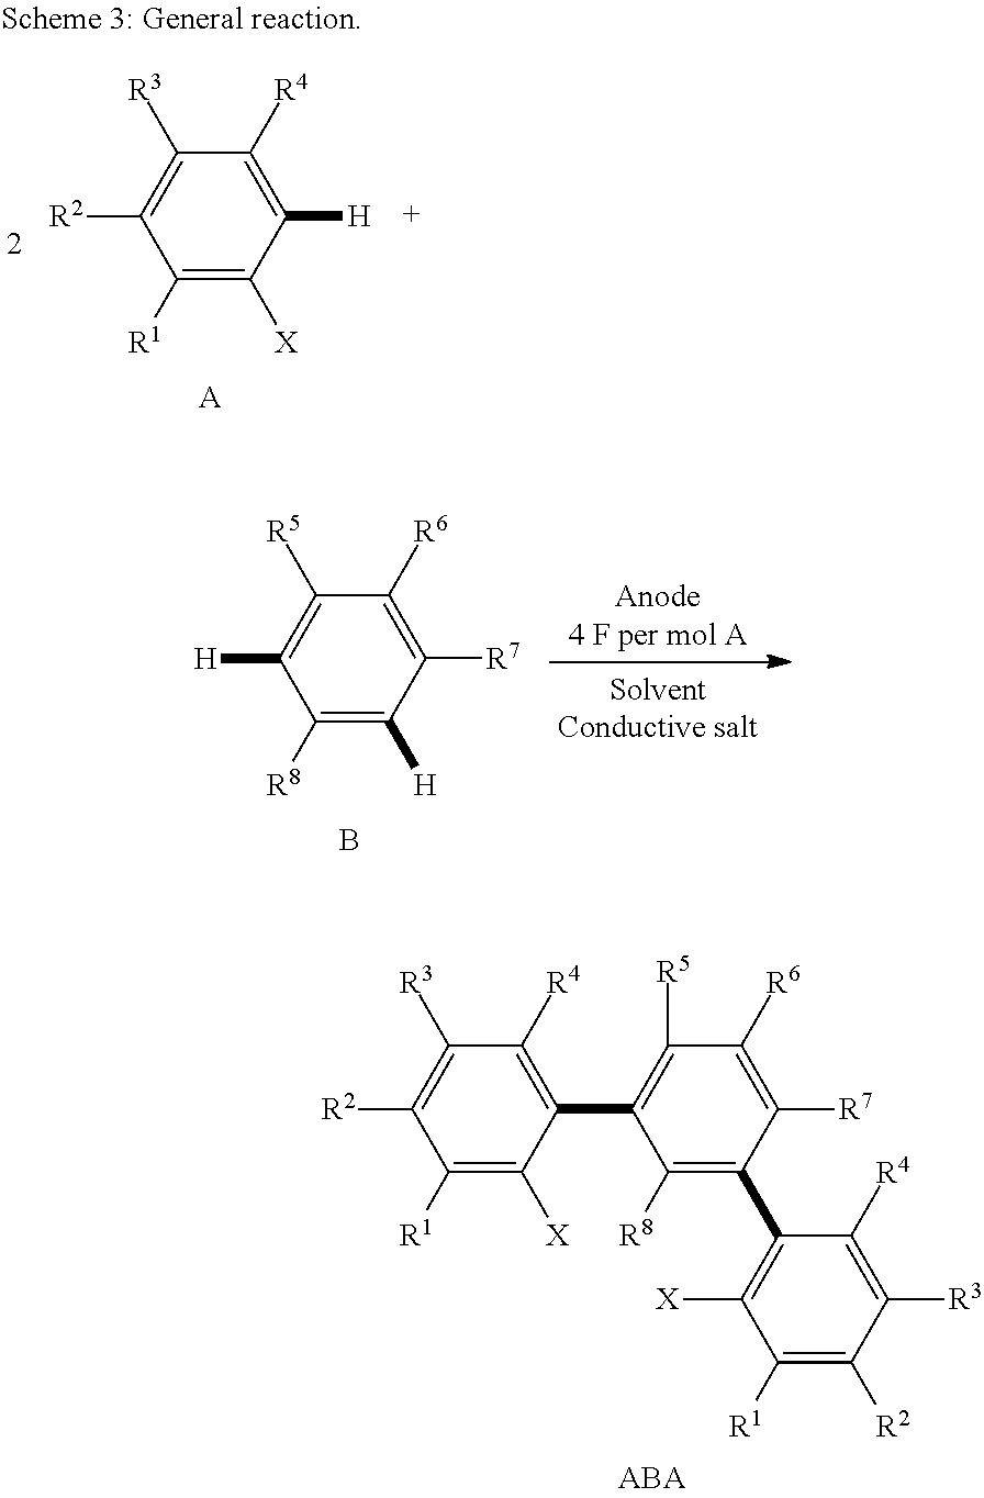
C1([R8])=C(C2=C([X])C([R1])=C([R2])C([R3])=C2[R4])C([R7])=C([R6])C([R5])=C1C1=C([R4])C([R3])=C([R2])C([R1])=C1[X].C1([R1])=C([X])C([H])=C([R4])C([R3])=C1[R2].[A].C1([R8])=C([H])C([R7])=C([R6])C([R5])=C1[H].B
